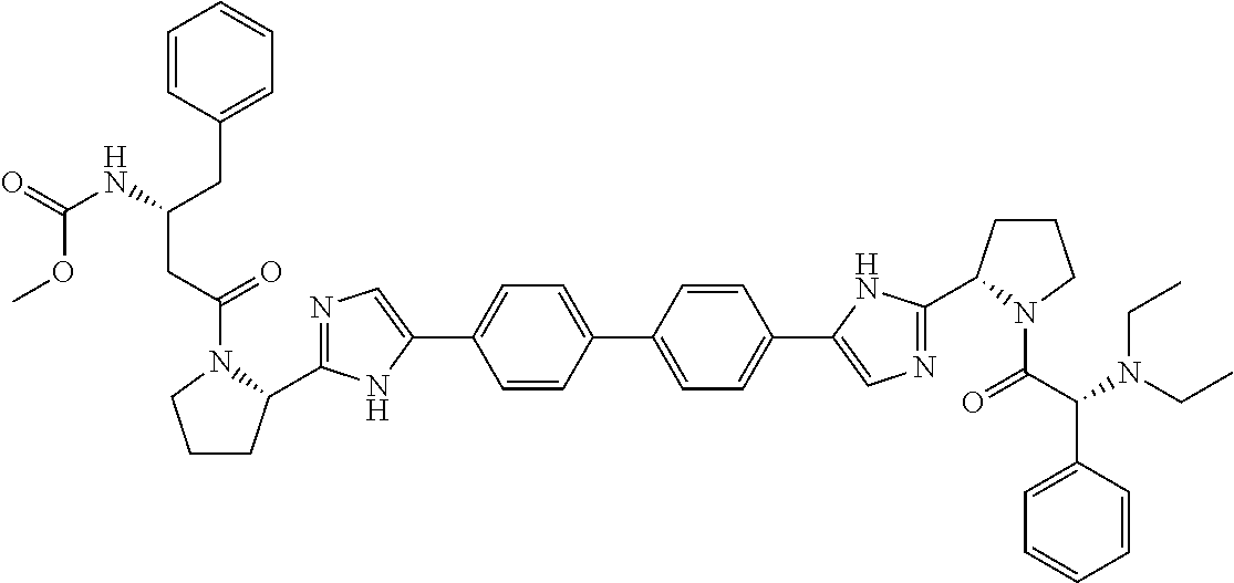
C1=CC(C2=CC=C(C3=CN=C(C4CCCN4C(C(N(CC)CC)C4=CC=CC=C4)=O)N3)C=C2)=CC=C1C1=CN=C(C2CCCN2C(CC(NC(=O)OC)CC2=CC=CC=C2)=O)N1
